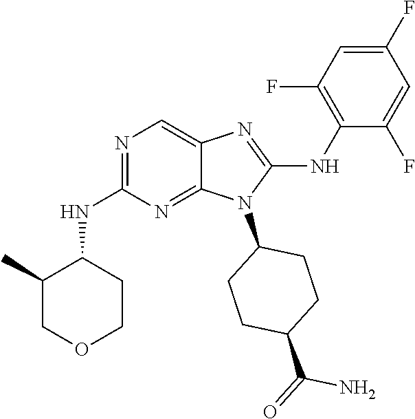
N1=C(NC2C(C)COCC2)N=C2C(=C1)N=C(NC1=C(F)C=C(F)C=C1F)N2C1CCC(C(=O)N)CC1
